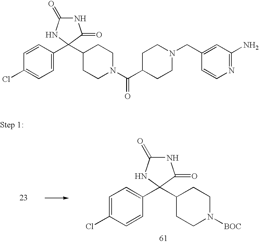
C1=C(Cl)C=CC(C2(C3CCN([BOC])CC3)C(=O)NC(=O)N2)=C1.C1=CC(C2(C3CCN(C(=O)C4CCN(CC5=CC(N)=NC=C5)CC4)CC3)C(=O)NC(=O)N2)=CC=C1Cl
